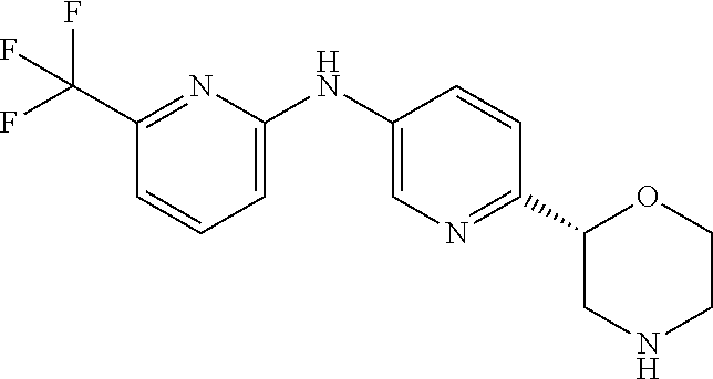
C1(NC2=CN=C(C3OCCNC3)C=C2)=CC=CC(C(F)(F)F)=N1
